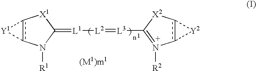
c12c(N([R1])C(=[L1][L2]=[L3]C3=N([R2])c4c([X2]3)[Y2]4)[X1]1)[Y1]2
